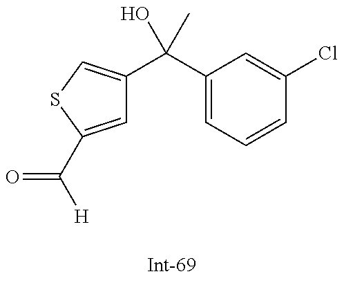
C1=C(C([H])=O)SC=C1C(C1=CC=CC(Cl)=C1)(O)C
